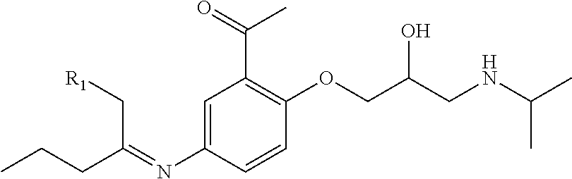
C1=C(N=C(CCC)C[R1])C=CC(OCC(O)CNC(C)C)=C1C(=O)C
